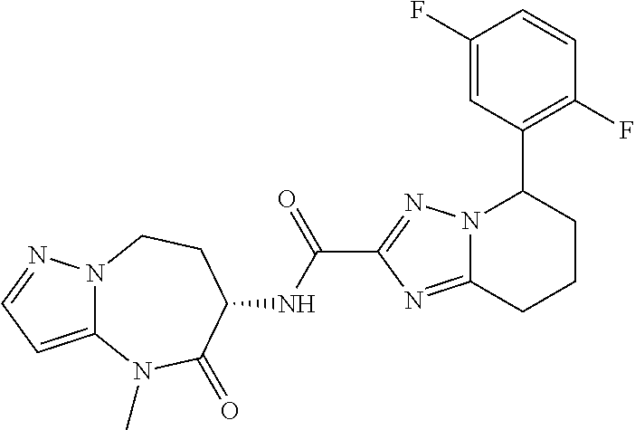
N12C(=CC=N1)N(C)C(=O)C(NC(C1=NN3C(=N1)CCCC3C1=C(F)C=CC(F)=C1)=O)CC2
